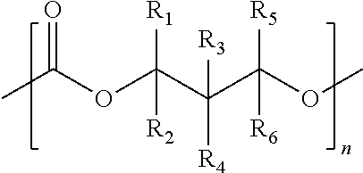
CC(OC(C(C(OC)([R5])[R6])([R4])[R3])([R1])[R2])=O
